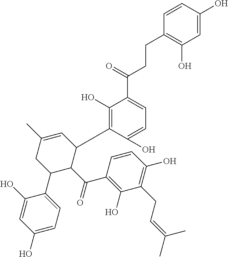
C1=CC(O)=CC(O)=C1CCC(C1=CC=C(O)C(C2C(C(C3=C(O)C(CC=C(C)C)=C(O)C=C3)=O)C(C3=CC=C(O)C=C3O)CC(C)=C2)=C1O)=O
